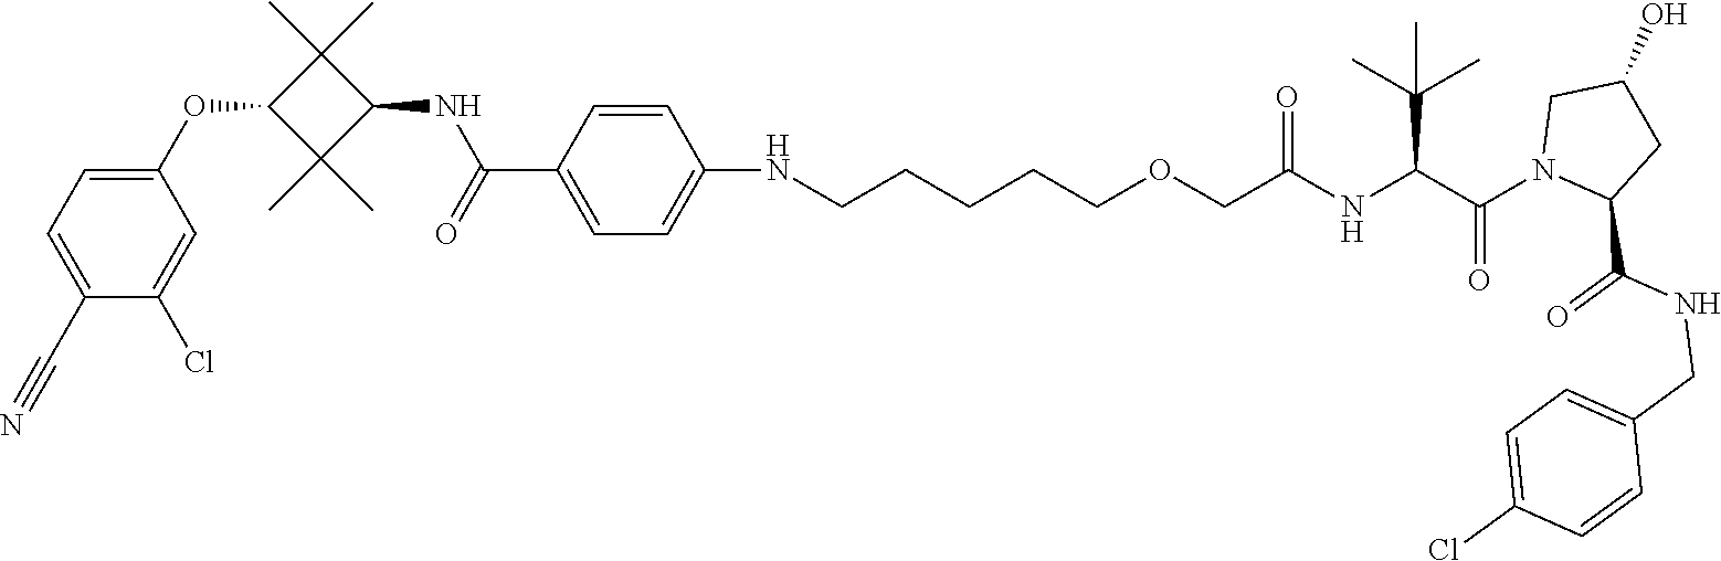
C1(NCCCCCOCC(NC(C(N2CC(O)CC2C(NCC2=CC=C(Cl)C=C2)=O)=O)C(C)(C)C)=O)=CC=C(C(NC2C(C)(C)C(OC3=CC=C(C#N)C(Cl)=C3)C2(C)C)=O)C=C1
